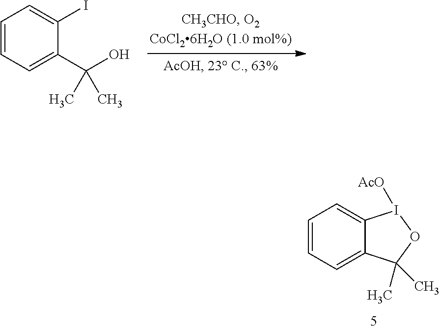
C1=CC=C(C(O)(C)C)C(I)=C1.C1=CC=C2C(=C1)I([AcO])OC2(C)C
